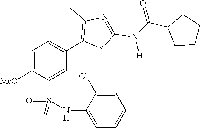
C(N(C1=NC(C)=C(C2=CC=C([MeO])C(S(=O)(=O)NC3=CC=CC=C3Cl)=C2)S1)[H])(=O)C1CCCC1
